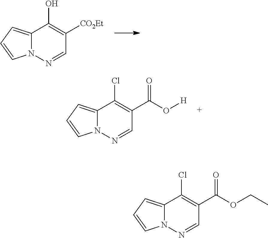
C12=CC=CN1N=CC(C(OCC)=O)=C2Cl.C12=CC=CN1N=CC([CO2Et])=C2O.C12=CC=CN1N=CC(C(O[H])=O)=C2Cl
